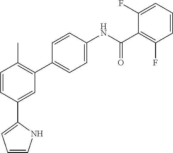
C1(C2=CC=CN2)=CC(C2=CC=C(NC(C3=C(F)C=CC=C3F)=O)C=C2)=C(C)C=C1
